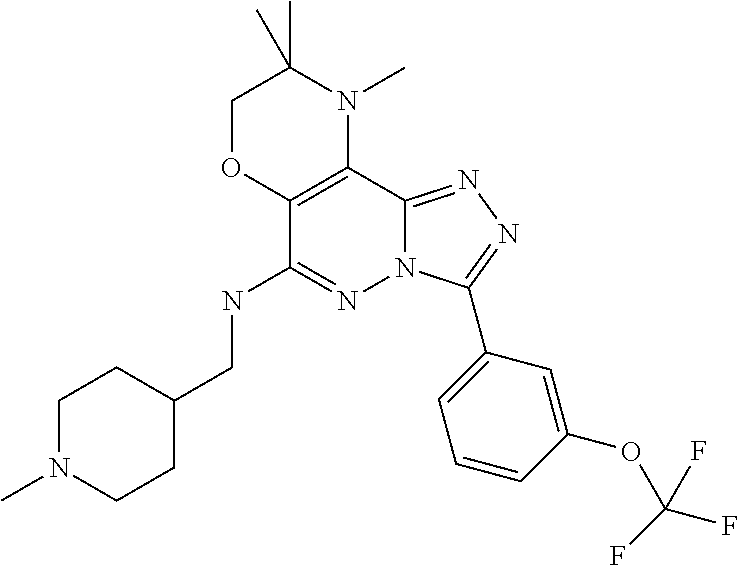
C1OC2=C(N(C)C1(C)C)C1=NN=C(C3=CC=CC(OC(F)(F)F)=C3)N1N=C2NCC1CCN(C)CC1
